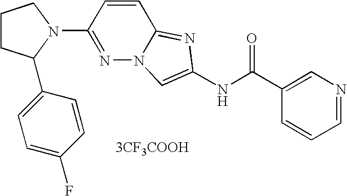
[3CF3COOH].C1=CC=NC=C1C(NC1=CN2N=C(N3CCCC3C3=CC=C(F)C=C3)C=CC2=N1)=O
